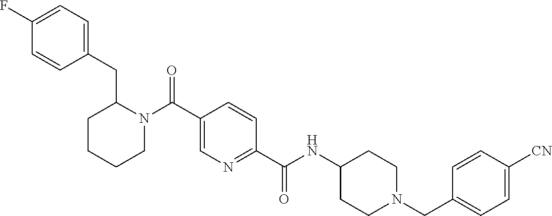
N(C(C1=NC=C(C(N2C(CC3=CC=C(F)C=C3)CCCC2)=O)C=C1)=O)C1CCN(CC2=CC=C([CN])C=C2)CC1
